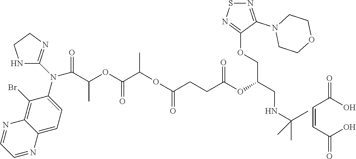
C(=CC(O)=O)C(O)=O.C(C(OC(C(OC(CCC(OC(COC1=NSN=C1N1CCOCC1)CNC(C)(C)C)=O)=O)C)=O)C)(=O)N(C1=CC=C2C(=C1Br)N=CC=N2)C1=NCCN1
